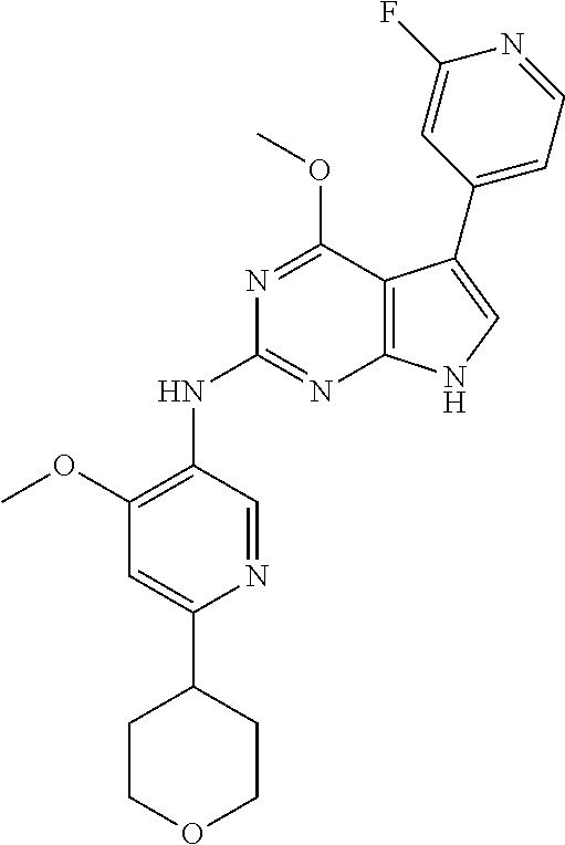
N(C1=NC2=C(C(OC)=N1)C(C1=CC=NC(F)=C1)=CN2)C1=C(OC)C=C(C2CCOCC2)N=C1
